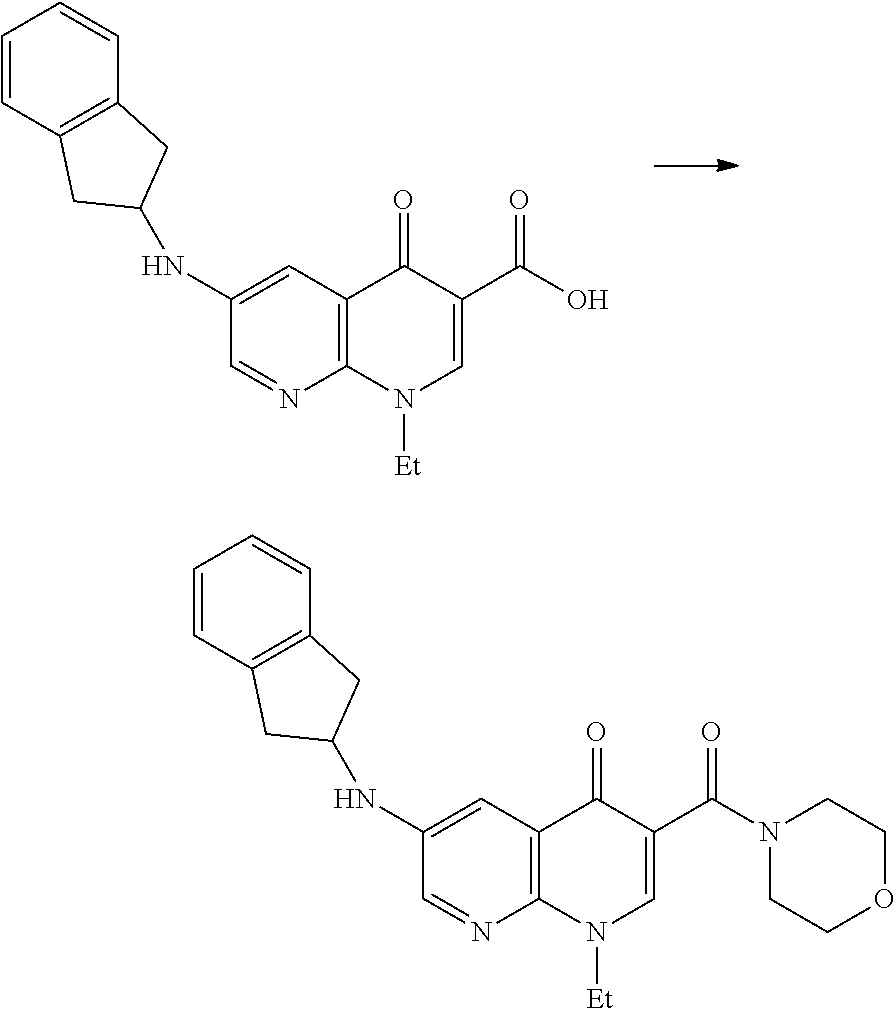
C12=C(C=C(NC3CC4=C(C=CC=C4)C3)C=N1)C(=O)C(C(O)=O)=CN2[Et].C12=C(C=C(NC3CC4=C(C=CC=C4)C3)C=N1)C(=O)C(C(N1CCOCC1)=O)=CN2[Et]
